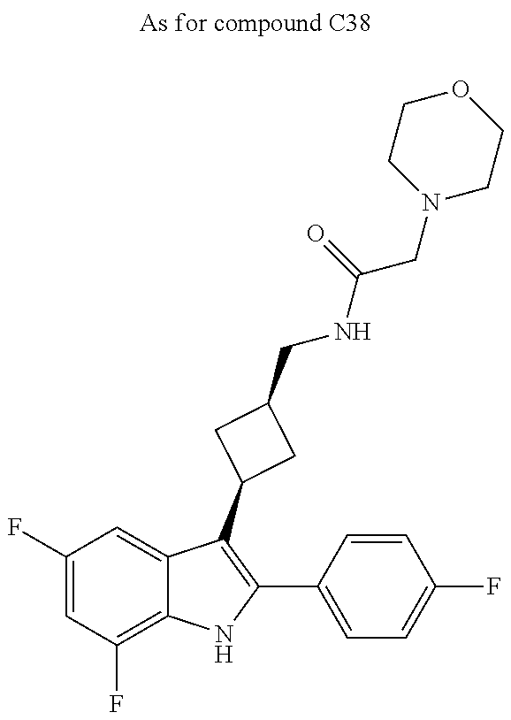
C1(F)=CC(F)=C2C(=C1)C(C1CC(CNC(CN3CCOCC3)=O)C1)=C(C1=CC=C(F)C=C1)N2
